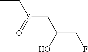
CCS(CC(CF)O)=O
